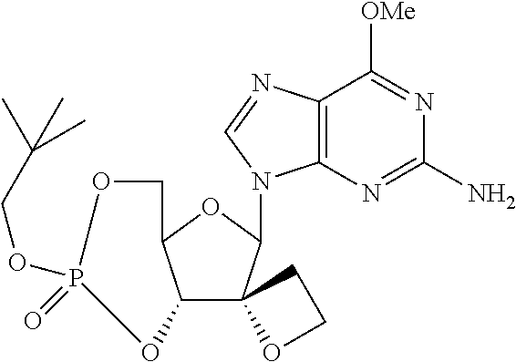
C12C(OC(N3C4=C(C([OMe])=NC(N)=N4)N=C3)C13OCC3)COP(OCC(C)(C)C)(=O)O2
